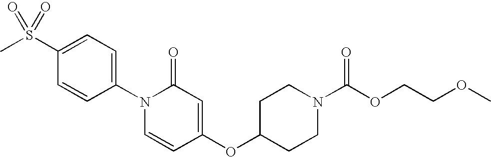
CS(C1=CC=C(N2C=CC(OC3CCN(C(OCCOC)=O)CC3)=CC2=O)C=C1)(=O)=O
